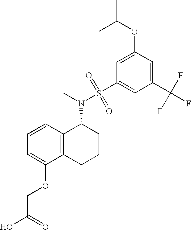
C12=C(C=CC=C1OCC(O)=O)C(N(C)S(=O)(C1=CC(C(F)(F)F)=CC(OC(C)C)=C1)=O)CCC2
